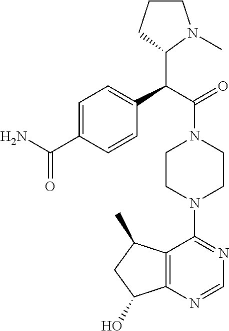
C(C(=O)N1CCN(C2=NC=NC3=C2C(C)CC3O)CC1)(C1N(C)CCC1)C1=CC=C(C(N)=O)C=C1
